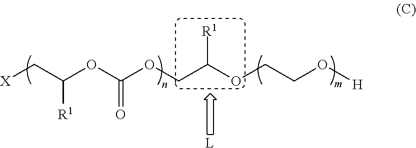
[L].[X]CC(OC(OCC(OCCO[H])[R1])=O)[R1]
